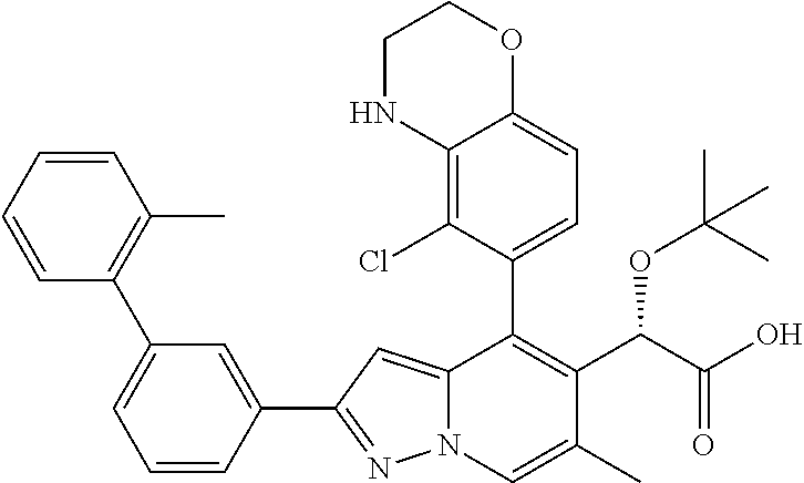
C1=CC(C2=NN3C(=C2)C(C2=CC=C4C(=C2Cl)NCCO4)=C(C(C(=O)O)OC(C)(C)C)C(C)=C3)=CC(C2=C(C)C=CC=C2)=C1
